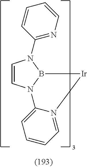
C1=CN2B(N1C1=NC=CC=C1)[Ir]N1=CC=CC=C21
